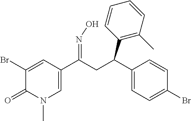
C1(Br)=CC(C(CC(C2=CC=C(Br)C=C2)C2=C(C)C=CC=C2)=NO)=CN(C)C1=O
